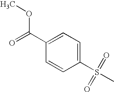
C1(C(=O)OC)=CC=C(S(=O)(=O)C)C=C1
